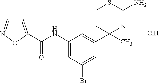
C(NC1=CC(Br)=CC(C2(C)N=C(N)SCC2)=C1)(=O)C1=CC=NO1.Cl
